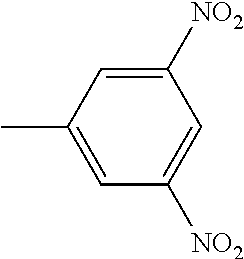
C1([NO2])=CC(C)=CC([NO2])=C1
